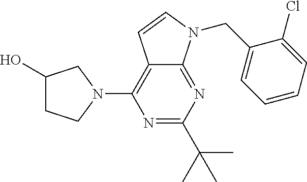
N1=C(C(C)(C)C)N=C2C(=C1N1CC(O)CC1)C=CN2CC1=CC=CC=C1Cl
